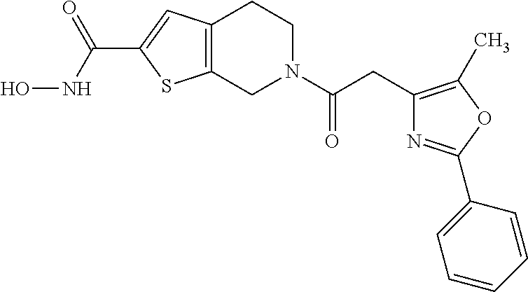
C12=C(CN(C(=O)CC3=C(C)OC(C4=CC=CC=C4)=N3)CC1)SC(C(NO)=O)=C2
